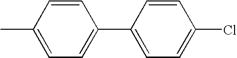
C1(C)=CC=C(C2=CC=C(Cl)C=C2)C=C1
